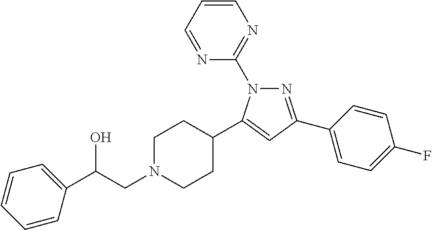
N1=C(C2=CC=C(F)C=C2)C=C(C2CCN(CC(O)C3=CC=CC=C3)CC2)N1C1=NC=CC=N1
